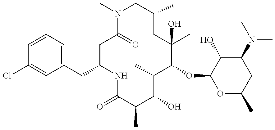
N1C(=O)C(C)C(O)C(C)C(OC2OC(C)CC(N(C)C)C2O)C(O)(C)CC(C)CN(C)C(=O)CC1CC1=CC=CC(Cl)=C1
